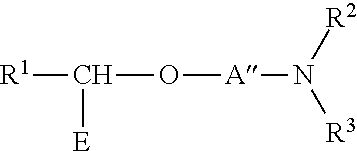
[R1]C([E])O[A]N([R2])[R3]
